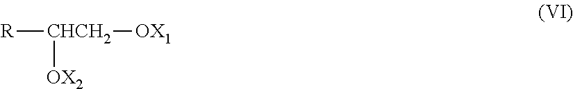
[R][CHCH2]([OX1])[OX2]
